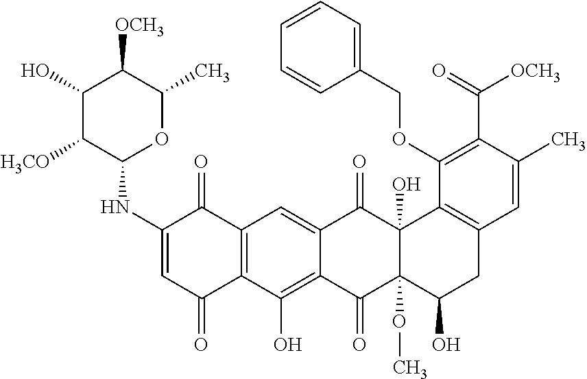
C1(O)C([H3CO])C(NC2=CC(=O)C3=C(C2=O)C=C2C(=C3O)C(=O)C3(OC)C(O)(C2=O)C2=C(CC3O)C=C(C)C(C(=O)[OCH3])=C2OCC2=CC=CC=C2)OC(C)C1[OCH3]
